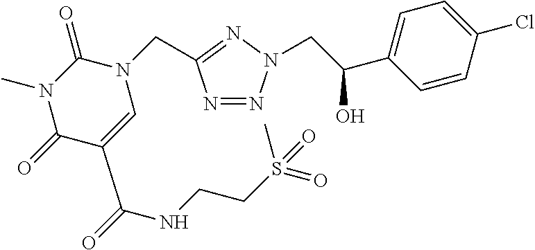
N1=NN(CC(C2=CC=C(Cl)C=C2)O)N=C1CN1C(=O)N(C)C(=O)C(C(=O)NCCS(=O)(=O)C)=C1
